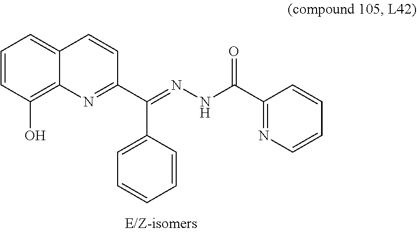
C1=CC(O)=C2C(=C1)C=CC(C(C1=CC=CC=C1)=NNC(C1=NC=CC=C1)=O)=N2
